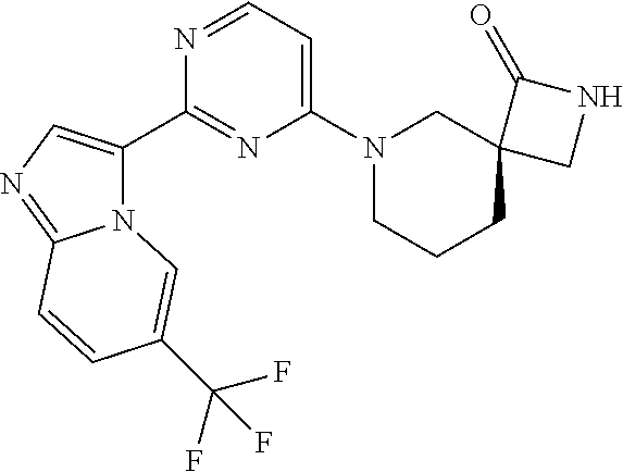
N12C(C3=NC(N4CCCC5(C4)CNC5=O)=CC=N3)=CN=C1C=CC(C(F)(F)F)=C2
